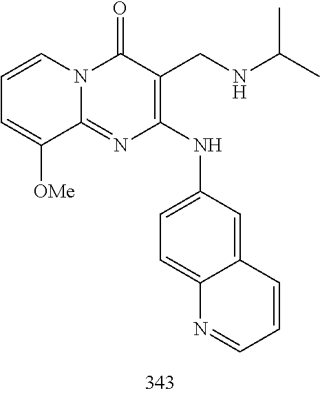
C1=CC=C([OMe])C2=NC(NC3=CC=C4C(=C3)C=CC=N4)=C(CNC(C)C)C(=O)N12
